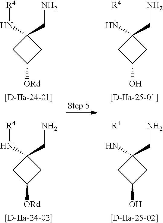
C1(N[R4])(CN)CC([ORd])C1.C1(N[R4])(CN)CC([ORd])C1.C1(N[R4])(CN)CC(O)C1.C1(N[R4])(CN)CC(O)C1
